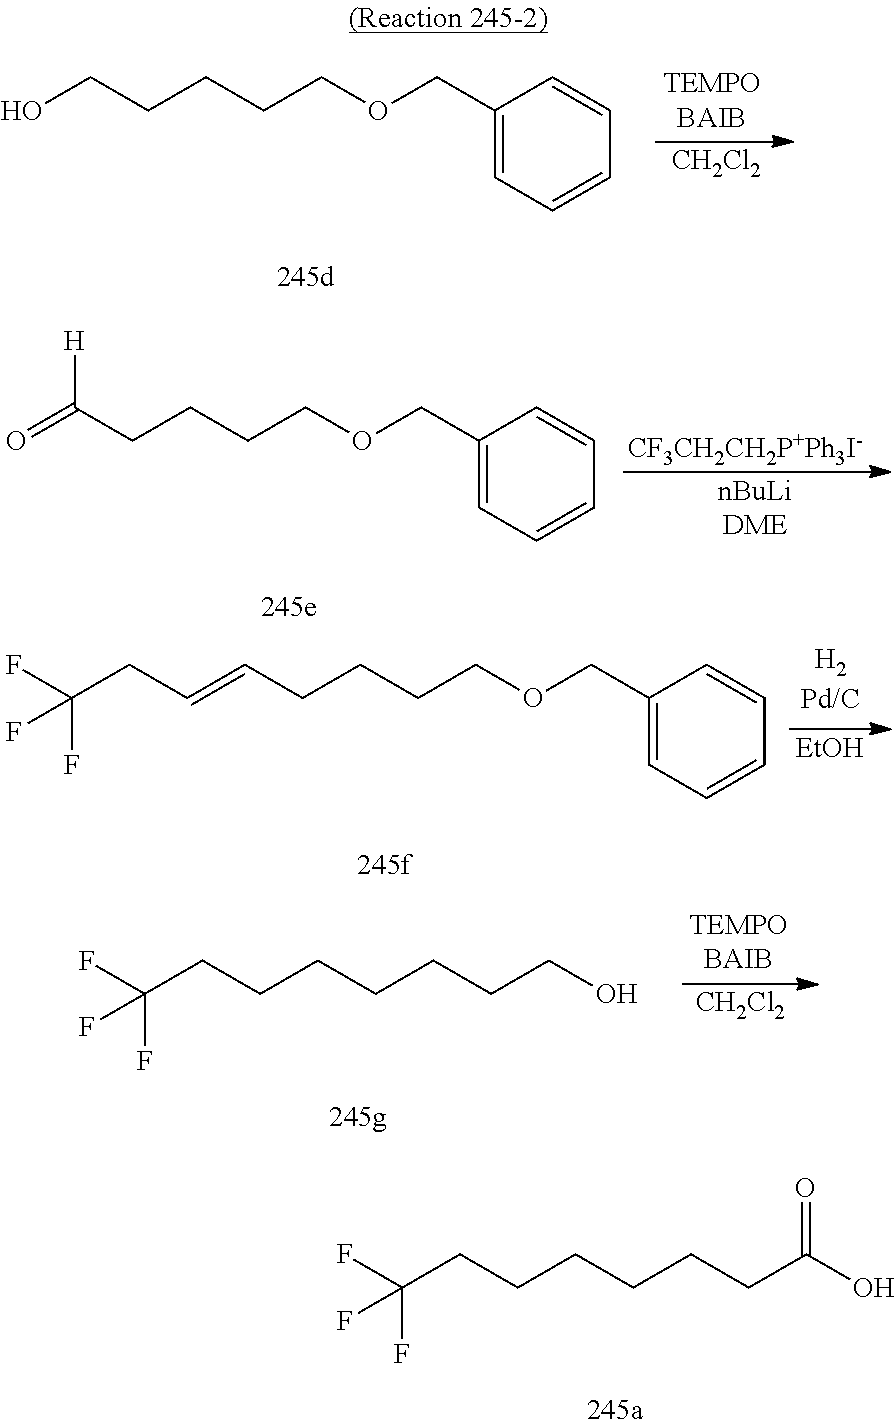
OC(CCCCCCC(F)(F)F)=O.C1(COCCCCCO)=CC=CC=C1.[CH2Cl2].C1(COCCCCC(=O)[H])=CC=CC=C1.[nBuLiDME].[CF3CH2CH2P+Ph3I-].[EtOH].C1(COCCCCC=CCC(F)(F)F)=CC=CC=C1.[CH2Cl2].OCCCCCCCC(F)(F)F
